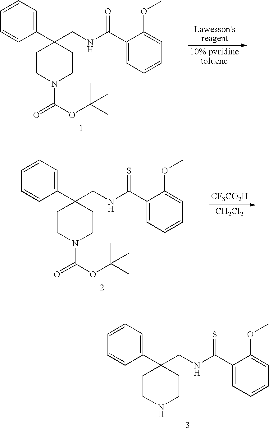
C1CN(C(=O)OC(C)(C)C)CCC1(CNC(C1=CC=CC=C1OC)=O)C1=CC=CC=C1.[CF3CO2H].[CH2Cl2].C1CN(C(=O)OC(C)(C)C)CCC1(CNC(C1=CC=CC=C1OC)=S)C1=CC=CC=C1.C1CNCCC1(CNC(C1=CC=CC=C1OC)=S)C1=CC=CC=C1
